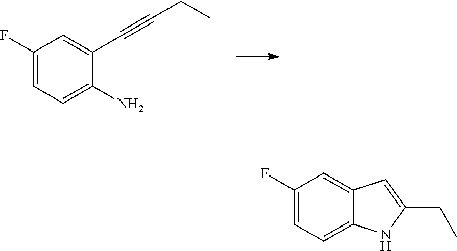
C1(F)=CC=C(N)C(C#CCC)=C1.C1(F)=CC=C2C(=C1)C=C(CC)N2
